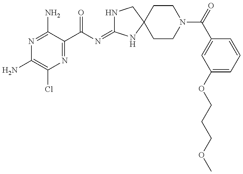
N1=C(N)C(C(=O)N=C2NCC3(N2)CCN(C(C2=CC(OCCCOC)=CC=C2)=O)CC3)=NC(Cl)=C1N
